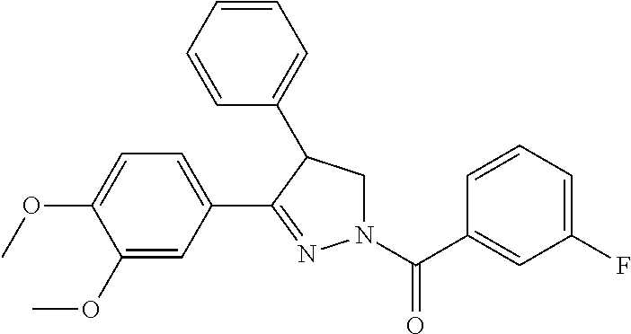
C1=C(C2=NN(C(C3=CC(F)=CC=C3)=O)CC2C2=CC=CC=C2)C=C(OC)C(OC)=C1
